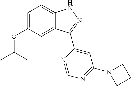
C12=CC(OC(C)C)=CC=C1NN=C2C1=CC(N2CCC2)=NC=N1
